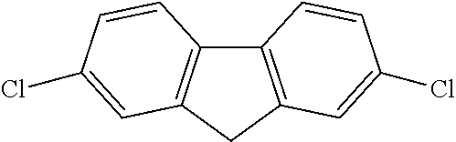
C1C2=C(C3=C1C=C(Cl)C=C3)C=CC(Cl)=C2
